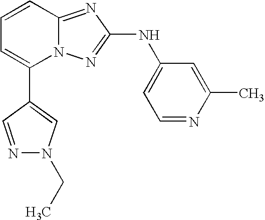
C1=CC2=NC(NC3=CC=NC(C)=C3)=NN2C(C2=CN(CC)N=C2)=C1
